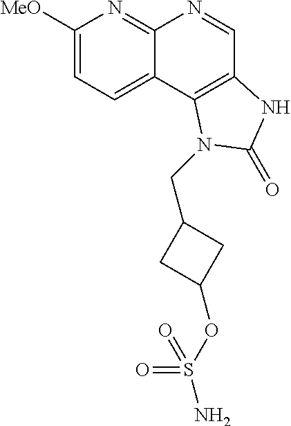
C1([MeO])=CC=C2C(=N1)N=CC1=C2N(CC2CC(OS(=O)(=O)N)C2)C(=O)N1
